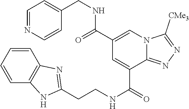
C1=CC=CC2=C1N=C(CCNC(=O)C1=CC(C(NCC3=CC=NC=C3)=O)=CN3C1=NN=C3[CMe3])N2
